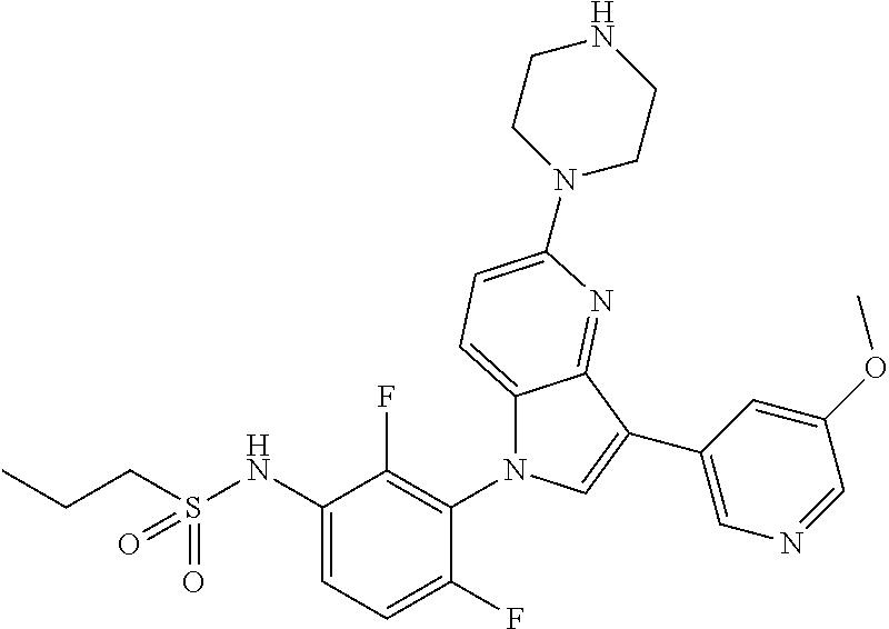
C12=CC=C(N3CCNCC3)N=C1C(C1=CN=CC(OC)=C1)=CN2C1=C(F)C(NS(CCC)(=O)=O)=CC=C1F
